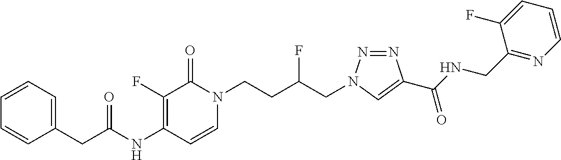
N(C1=C(F)C(=O)N(CCC(CN2N=NC(C(NCC3=NC=CC=C3F)=O)=C2)F)C=C1)C(=O)CC1=CC=CC=C1
